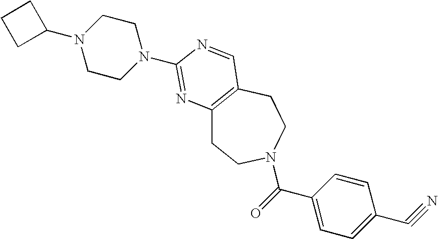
C1CN(C2=NC3=C(CCN(C(=O)C4=CC=C(C#N)C=C4)CC3)C=N2)CCN1C1CCC1
